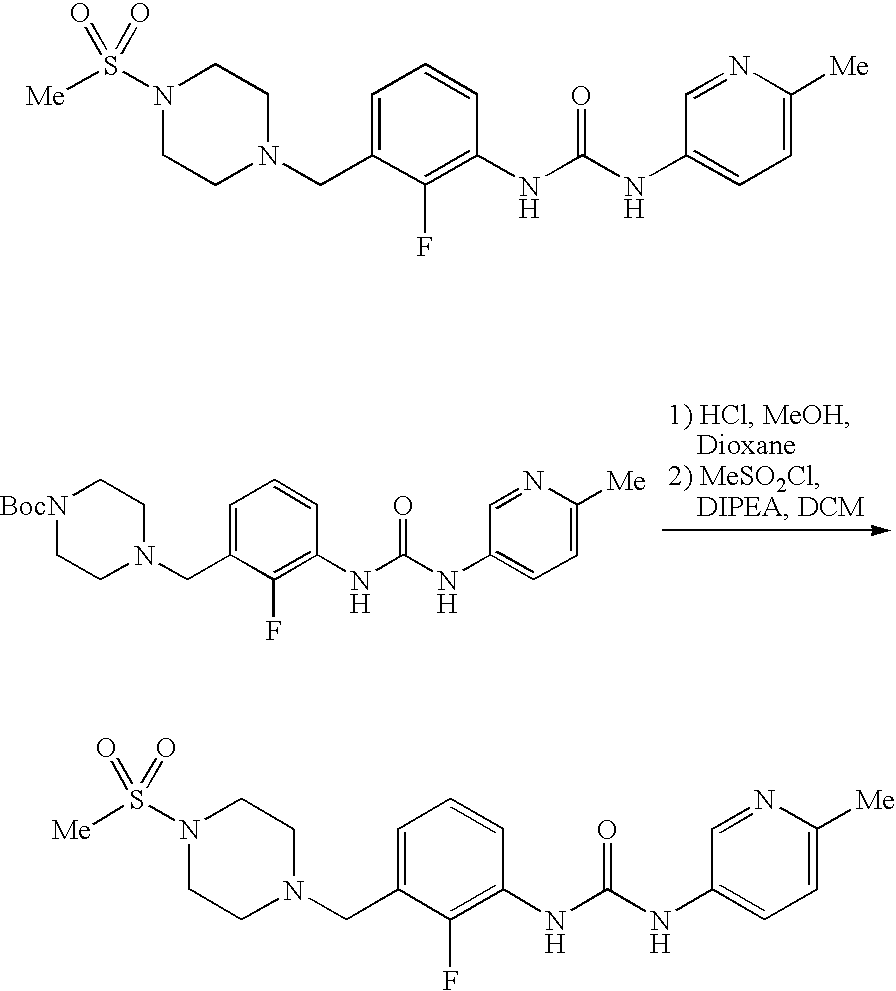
C1=C(CN2CC[BocN]CC2)C(F)=C(NC(=O)NC2=CC=C([Me])N=C2)C=C1.C1=C(CN2CCN(S([Me])(=O)=O)CC2)C(F)=C(NC(=O)NC2=CC=C([Me])N=C2)C=C1.C1=C(CN2CCN(S([Me])(=O)=O)CC2)C(F)=C(NC(=O)NC2=CC=C([Me])N=C2)C=C1
